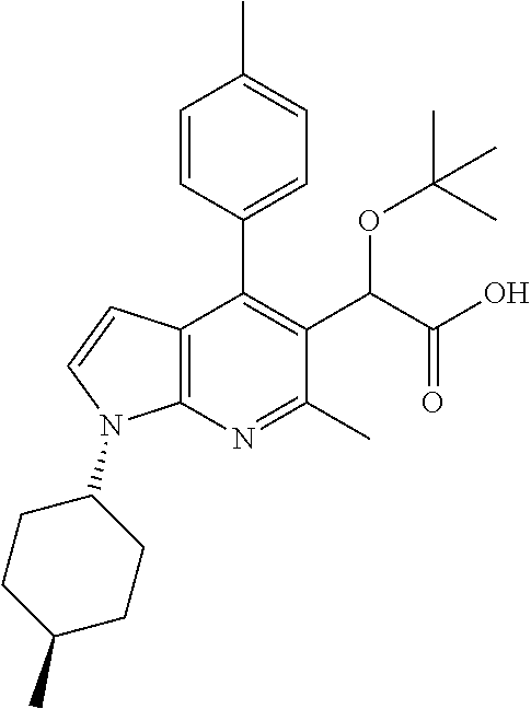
C1=CC(C2=C(C(C(O)=O)OC(C)(C)C)C(C)=NC3=C2C=CN3C2CCC(C)CC2)=CC=C1C
